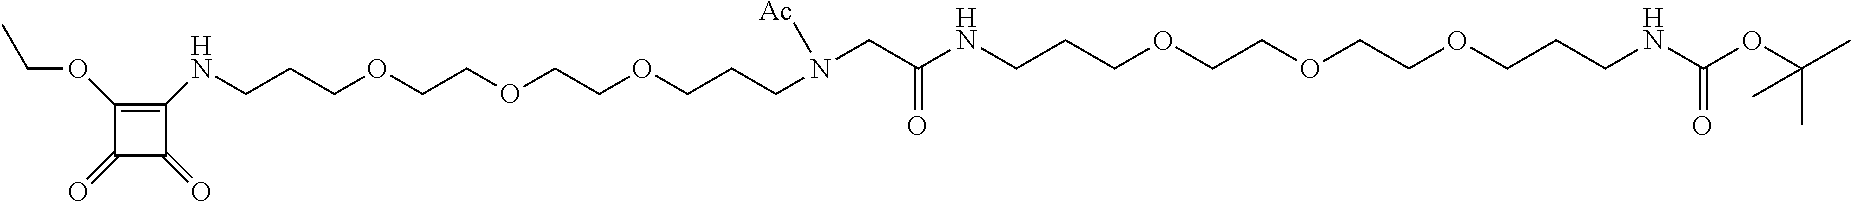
C1(OCC)=C(NCCCOCCOCCOCCCN(CC(NCCCOCCOCCOCCCNC(OC(C)(C)C)=O)=O)[Ac])C(=O)C1=O
